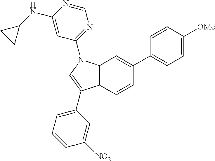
C12=C(C=CC(C3=CC=C([OMe])C=C3)=C1)C(C1=CC=CC([NO2])=C1)=CN2C1=NC=NC(NC2CC2)=C1
